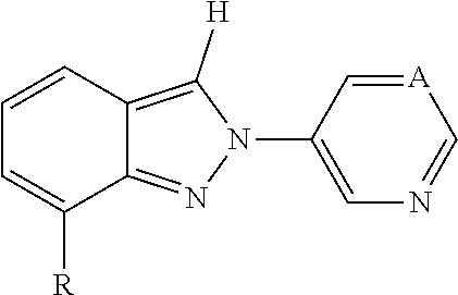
C1=CC=C([R])C2=NN(C3=CN=C[A]=C3)C([H])=C12
